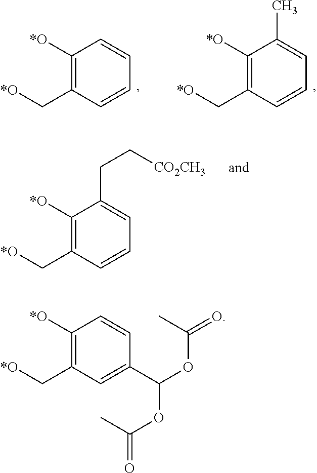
C1([*O])=C(C[*O])C=C(C(OC(=O)C)OC(C)=O)C=C1.C1([*O])=C(C[*O])C=CC=C1.C1([*O])=C(C[*O])C=CC=C1C.C1([*O])=C(C[*O])C=CC=C1CC[CO2CH3]
